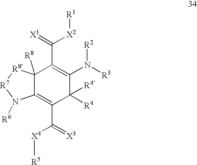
[X4](C(C1=C2C([R8])(C(C(=[X1])[X2][R1])=C(N([R3])[R2])C1([R4])[R4])[R8][R7]N2[R6])=[X3])[R5]
